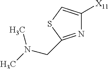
N1=C(CN(C)C)SC=C1[X11]
